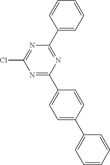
N1=C(C2=CC=C(C3=CC=CC=C3)C=C2)N=C(C2=CC=CC=C2)N=C1Cl
